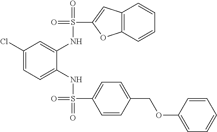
C1(Cl)=CC=C(NS(=O)(C2=CC=C(COC3=CC=CC=C3)C=C2)=O)C(NS(=O)(C2=CC3=C(O2)C=CC=C3)=O)=C1
